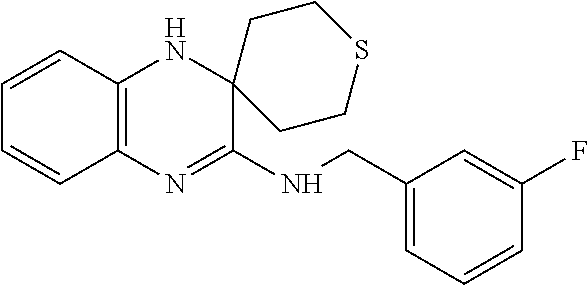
C1=CC2=C(C=C1)N=C(NCC1=CC=CC(F)=C1)C1(N2)CCSCC1
